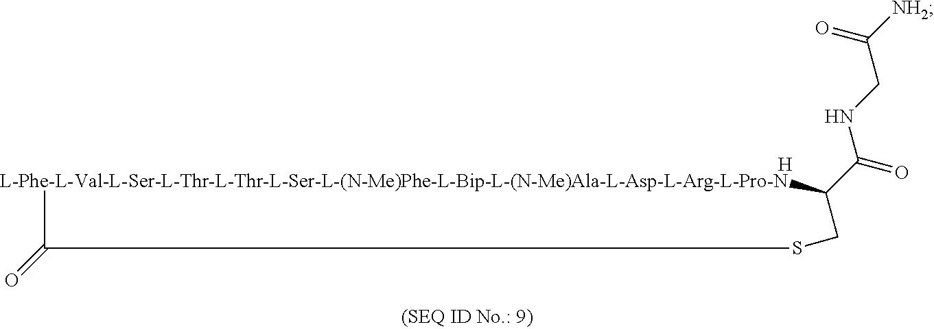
[L-Phe-L-Val-L-Ser-L-Thr-L-Thr-L-Ser-L-(N-Me)Phe-L-Bip-L-(N-Me)Ala-L-Asp-L-Arg-L-Pro-N]1C(C(=O)NCC([NH2])=O)CSC1=O.[H]
